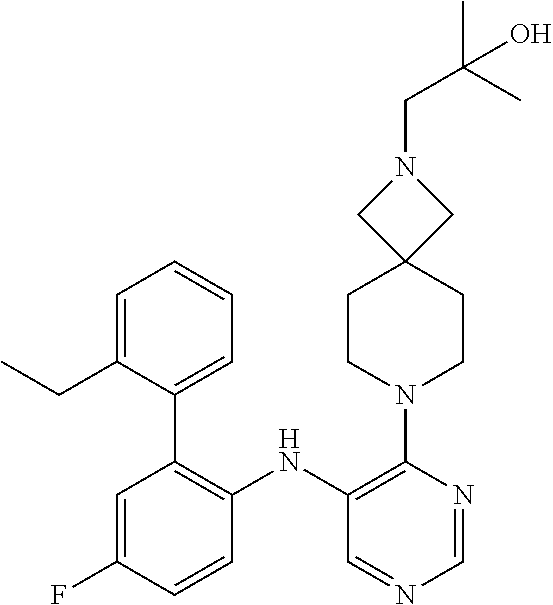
C1=NC(N2CCC3(CC2)CN(CC(C)(C)O)C3)=C(NC2=C(C3=CC=CC=C3CC)C=C(F)C=C2)C=N1
